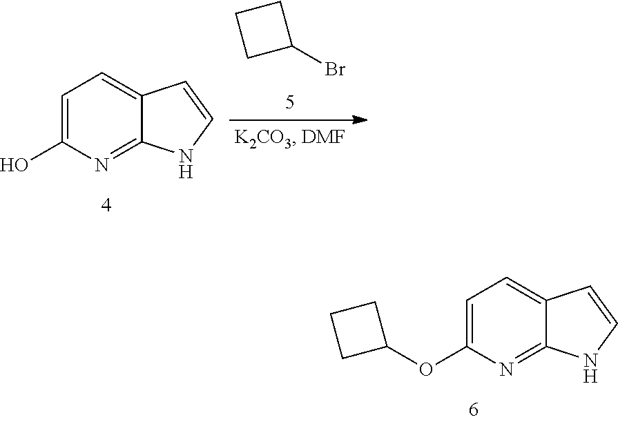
C1=C(OC2CCC2)N=C2C(=C1)C=CN2.C1=C(O)N=C2C(=C1)C=CN2.C1(Br)CCC1
